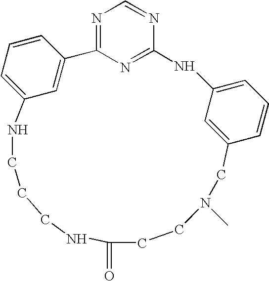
N1=C2N=C(N=C1)NC1=CC=CC(=C1)CN(C)CCC(=O)NCCCNC1=CC=CC2=C1
